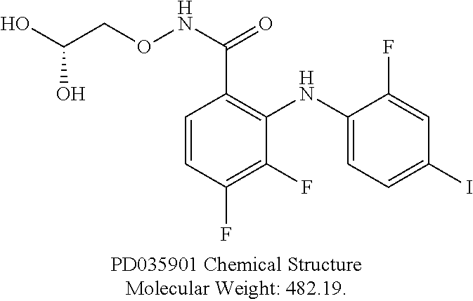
C1=CC(F)=C(F)C(NC2=CC=C(I)C=C2F)=C1C(NOCC(O)O)=O
